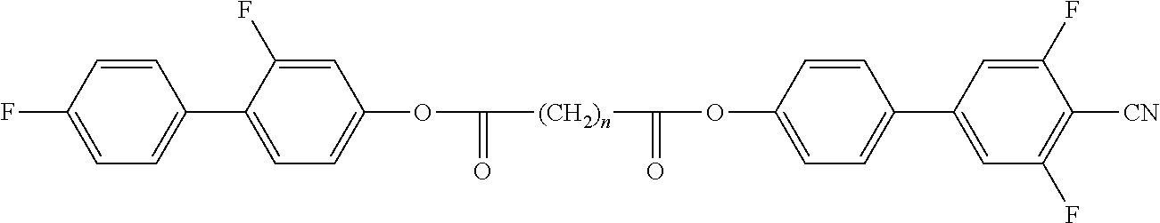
C1(C2=CC=C(OC(=O)[(CH2)n]C(=O)OC3=CC=C(C4=CC(F)=C([CN])C(F)=C4)C=C3)C=C2F)=CC=C(F)C=C1
